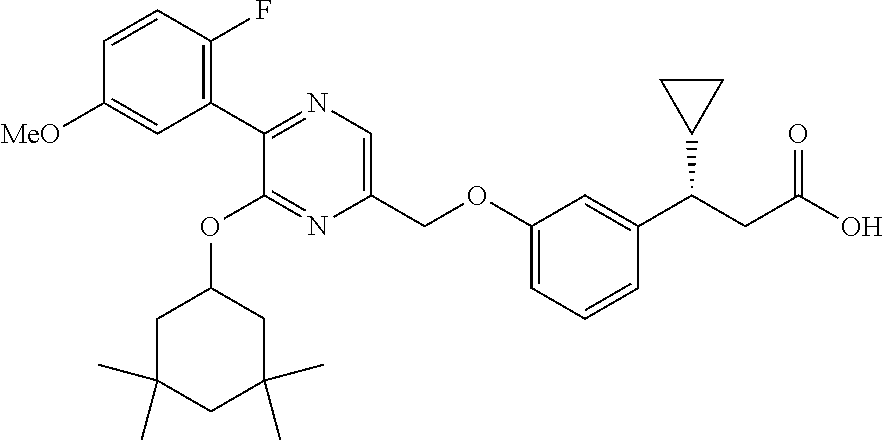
C1(C2=NC=C(COC3=CC=CC(C(CC(O)=O)C4CC4)=C3)N=C2OC2CC(C)(C)CC(C)(C)C2)=C(F)C=CC([MeO])=C1
